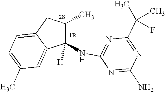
C1(NC2=NC(C(C)(C)F)=NC(N)=N2)([H])C(C)CC2=CC=C(C)C=C12
